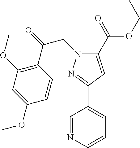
C1(C(OCC)=O)=CC(C2=CC=CN=C2)=NN1CC(C1=C(OC)C=C(OC)C=C1)=O
